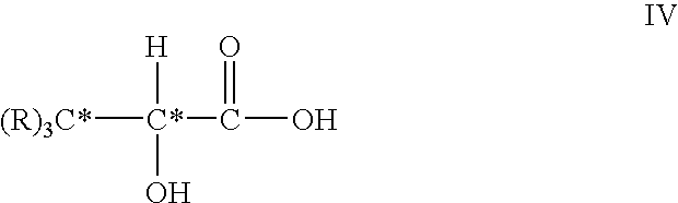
[(R)3C*][C*](C(O)=O)([H])O
